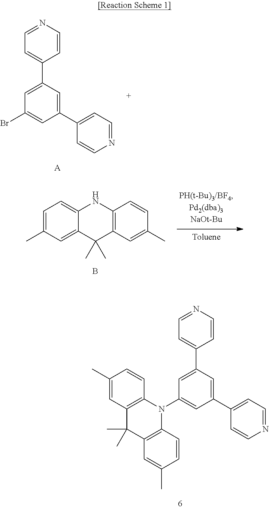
C1=CN=CC=C1C1=CC(Br)=CC(C2=CC=NC=C2)=C1.[A].C12=C(N(C3=CC(C4=CC=NC=C4)=CC(C4=CC=NC=C4)=C3)C3=C(C1(C)C)C=C(C)C=C3)C=CC(C)=C2.C12=CC=C(C)C=C1C(C)(C)C1=C(N2)C=CC(C)=C1.B
